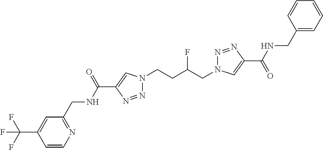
C1(C(NCC2=NC=CC(C(F)(F)F)=C2)=O)=CN(CCC(CN2N=NC(C(=O)NCC3=CC=CC=C3)=C2)F)N=N1
